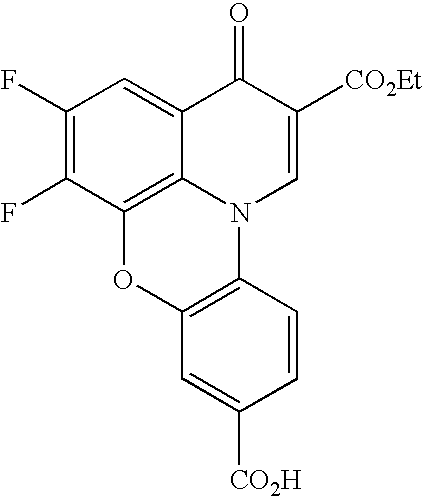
C1(F)=C(F)C2=C3C(=C1)C(=O)C([CO2Et])=CN3C1=C(O2)C=C([CO2H])C=C1
